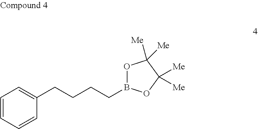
C1=CC=CC(CCCCB2OC([Me])([Me])C([Me])([Me])O2)=C1
